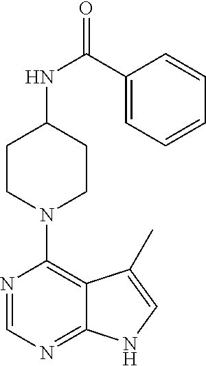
C1(C(NC2CCN(C3=C4C(=NC=N3)NC=C4C)CC2)=O)=CC=CC=C1
